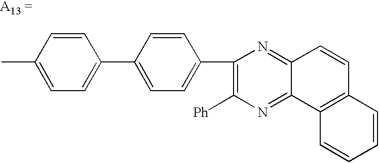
C1=CC(C)=CC=C1C1=CC=C(C2=C([Ph])N=C3C(=N2)C=CC2=C3C=CC=C2)C=C1
